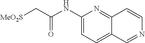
C1(NC(=O)C[MeO2S])=CC=C2C(=N1)C=CN=C2
